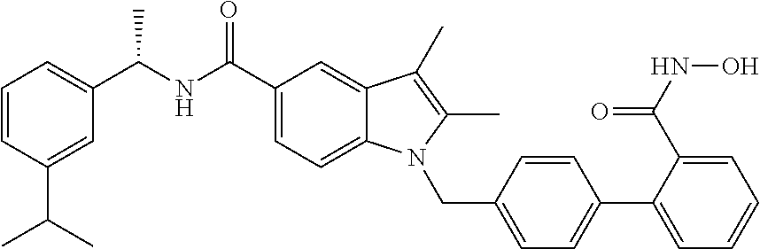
C1=CC(C(C)C)=CC(C(NC(C2=CC=C3C(=C2)C(C)=C(C)N3CC2=CC=C(C3=CC=CC=C3C(=O)NO)C=C2)=O)C)=C1
